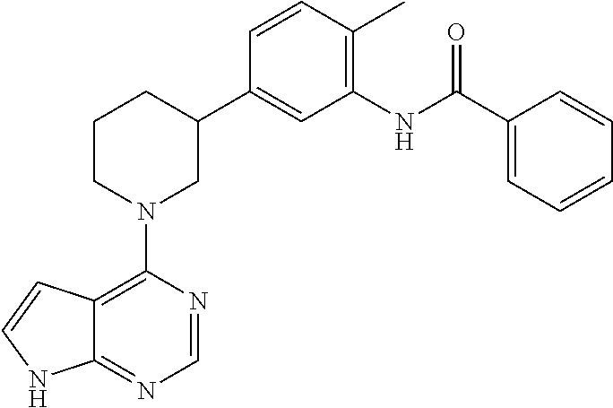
C12=C(N3CC(C4=CC(NC(C5=CC=CC=C5)=O)=C(C)C=C4)CCC3)N=CN=C1NC=C2
